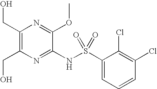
C1(CO)=C(CO)N=C(NS(=O)(C2=CC=CC(Cl)=C2Cl)=O)C(OC)=N1
